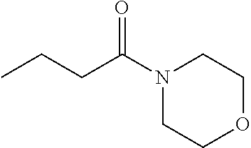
N1(C(CCC)=O)CCOCC1
